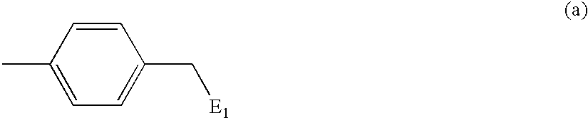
C1(C)=CC=C(C[E1])C=C1
